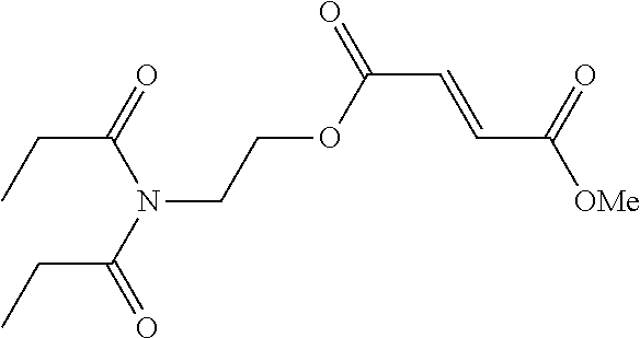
N(CCOC(C=CC([OMe])=O)=O)(C(=O)CC)C(=O)CC
